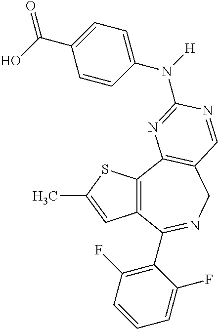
C12=C(C3=C(CN=C1C1=C(F)C=CC=C1F)C=NC(N([H])C1=CC=C(C(=O)O)C=C1)=N3)SC(C)=C2
